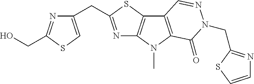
N1=C(CC2=CSC(CO)=N2)SC2=C1N(C)C1=C2C=NN(CC2=NC=CS2)C1=O
